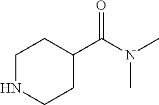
C1NCCC(C(=O)N(C)C)C1
